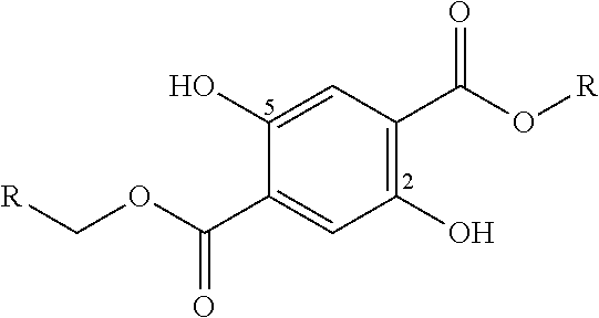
C1(C(O[R])=O)=C(O)C=C(C(OC[R])=O)C(O)=C1
